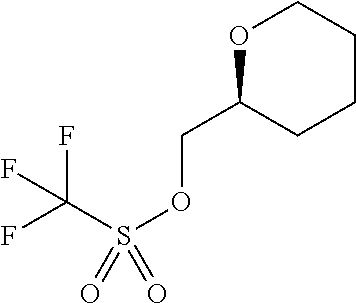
C(C1CCCCO1)OS(C(F)(F)F)(=O)=O
